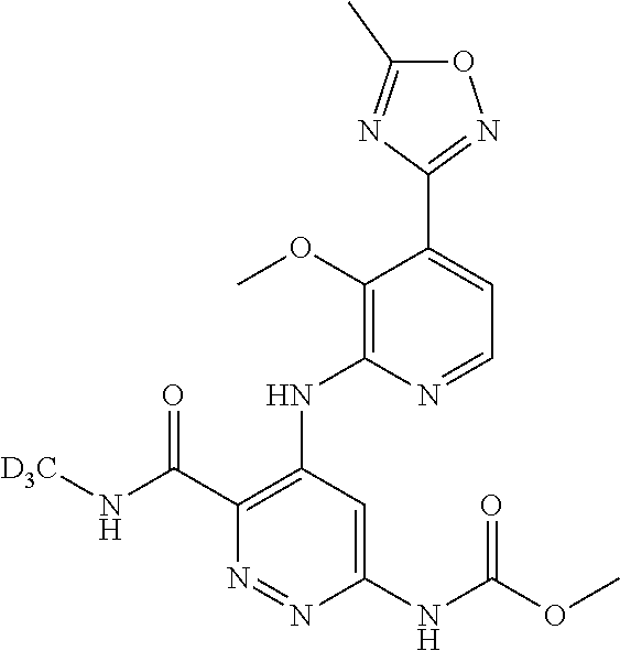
O1C(C)=NC(C2=CC=NC(NC3=C(C(N[D3C])=O)N=NC(NC(OC)=O)=C3)=C2OC)=N1
